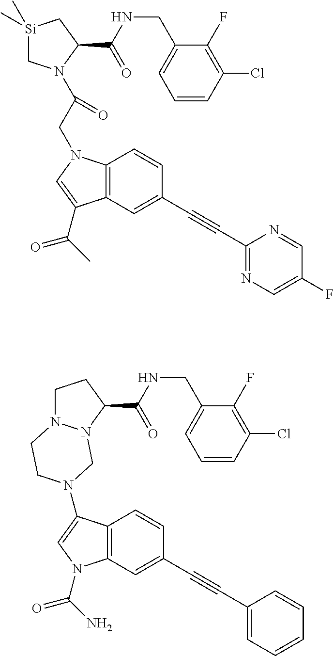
[Si]1(C)(C)CN(C(CN2C3=C(C(C(C)=O)=C2)C=C(C#CC2=NC=C(F)C=N2)C=C3)=O)C(C(NCC2=CC=CC(Cl)=C2F)=O)C1.C1N2N(C(C(NCC3=CC=CC(Cl)=C3F)=O)C1)CN(C1=CN(C(N)=O)C3=C1C=CC(C#CC1=CC=CC=C1)=C3)CC2
